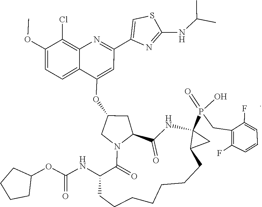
C1(F)=CC=CC(F)=C1CP(O)(=O)C12NC(=O)C3CC(OC4=CC(C5=CSC(NC(C)C)=N5)=NC5=C(Cl)C(OC)=CC=C54)CN3C(=O)C(NC(OC3CCCC3)=O)CCCCCCCC1C2
